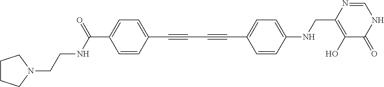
C1=C(C(NCCN2CCCC2)=O)C=CC(C#CC#CC2=CC=C(NCC3=C(O)C(=O)NC=N3)C=C2)=C1
